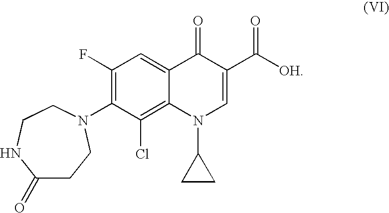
C1(=O)CCN(C2=C(F)C=C3C(=C2Cl)N(C2CC2)C=C(C(=O)[OH])C3=O)CCN1
